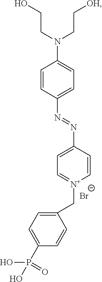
C1=CC(N=NC2=CC=[N+](CC3=CC=C(P(O)(=O)O)C=C3)C=C2)=CC=C1N(CCO)CC[OH].[Br-]
